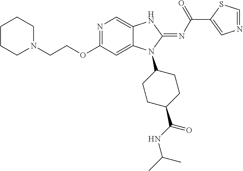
N1=C(OCCN2CCCCC2)C=C2C(=C1)NC(=NC(C1=CN=CS1)=O)N2C1CCC(C(=O)NC(C)C)CC1
